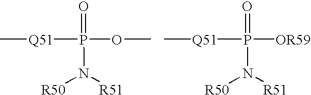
[Q51](P(OC)(=O)N([R50])[R51])C.[Q51](P([OR59])(=O)N([R50])[R51])C
